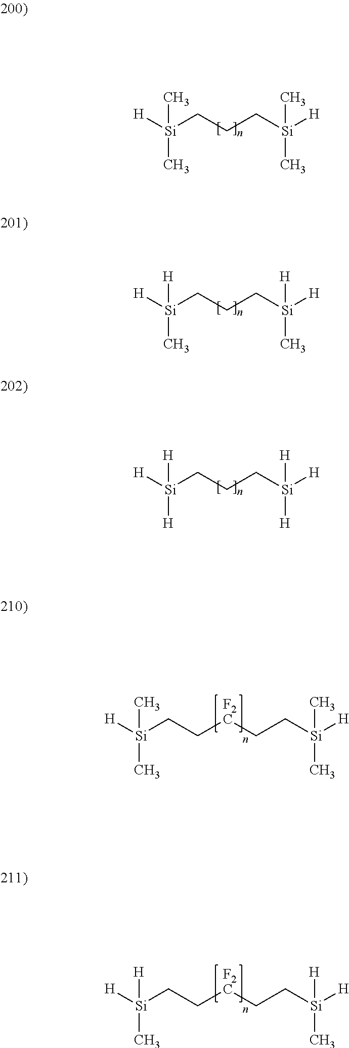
[H][Si](CCC[Si]([H])(C)C)(C)C.[H][Si](CCC[Si]([H])(C)[H])(C)[H].[H][Si](CCC[Si]([H])([H])[H])([H])[H].[H][Si](CC[F2C]CC[Si]([H])(C)C)(C)C.[H][Si](CC[F2C]CC[Si]([H])(C)[H])(C)[H]
